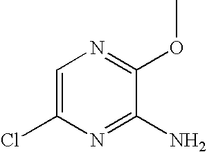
C1=C(Cl)N=C(N)C(OC)=N1
